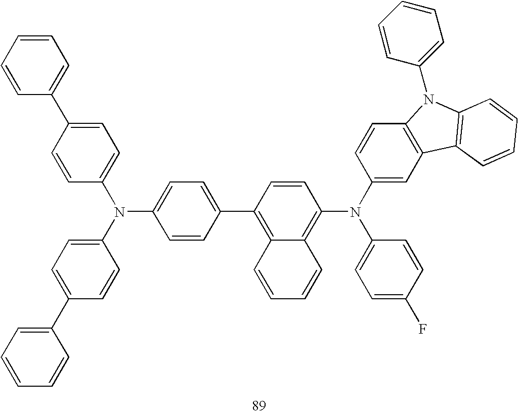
C1=CC(C2=C3C(=C(N(C4=CC=C(F)C=C4)C4=CC5=C(N(C6=CC=CC=C6)C6=C5C=CC=C6)C=C4)C=C2)C=CC=C3)=CC=C1N(C1=CC=C(C2=CC=CC=C2)C=C1)C1=CC=C(C2=CC=CC=C2)C=C1
